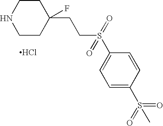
C1CNCCC1(CCS(C1=CC=C(S(C)(=O)=O)C=C1)(=O)=O)F.Cl
